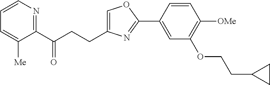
C1=C(CCC(C2=NC=CC=C2[Me])=O)N=C(C2=CC(OCCC3CC3)=C([OMe])C=C2)O1
